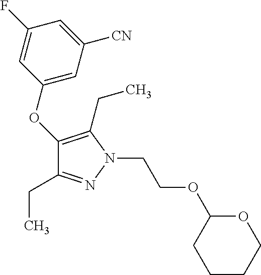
C1(OC2=CC([CN])=CC(F)=C2)=C(CC)N(CCOC2CCCCO2)N=C1CC
